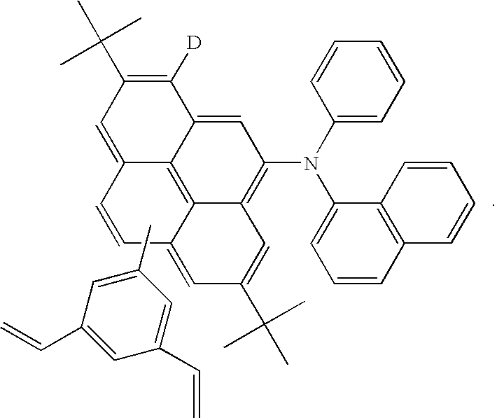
C12=CC(C(C)(C)C)=C([D])C3=CC(N(C4=CC=CC=C4)C4=CC=CC5=C4C=CC=C5)=C4C(=C13)C(=CC(C(C)(C)C)=C4)C=C2.C1(C)=CC(C=C)=CC(C=C)=C1
